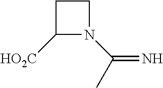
C1([HO2C])N(C(C)=N)CC1
